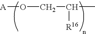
[A]OCC(C)[R16]
